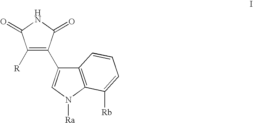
C1([R])=C(C2=CN([Ra])C3=C2C=CC=C3[Rb])C(=O)NC1=O
